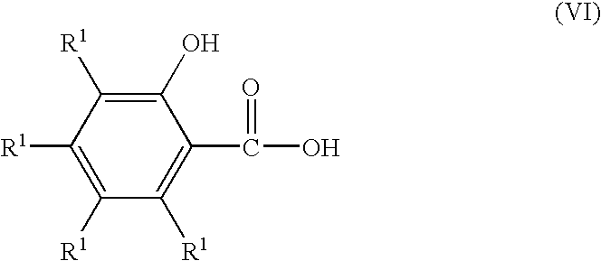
[R1]C1=C([R1])C([R1])=C(C(O)=O)C(O)=C1[R1]
